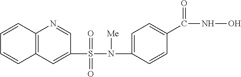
C1(S(N(C2=CC=C(C(NO)=O)C=C2)[Me])(=O)=O)=CC2=C(N=C1)C=CC=C2
